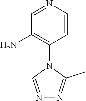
N1=CN(C2=C(N)C=NC=C2)C(C)=N1
